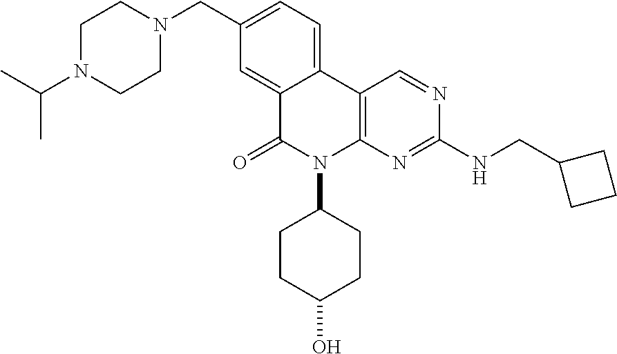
C1N(C(C)C)CCN(CC2=CC=C3C(=C2)C(=O)N(C2CCC(O)CC2)C2=C3C=NC(NCC3CCC3)=N2)C1
